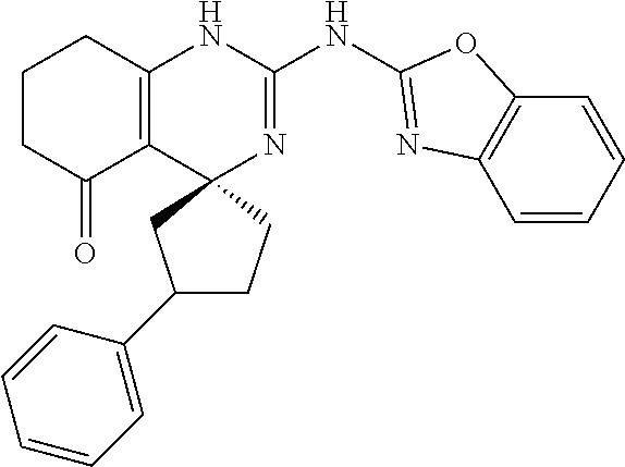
C1CC(=O)C2=C(C1)NC(NC1=NC3=C(C=CC=C3)O1)=NC21CC(C2=CC=CC=C2)CC1
